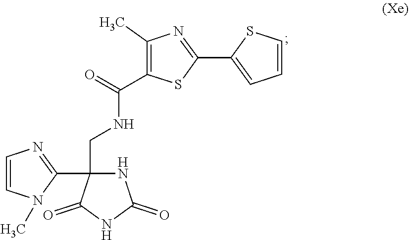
C1=CN(C)C(C2(CNC(C3=C(C)N=C(C4=CC=CS4)S3)=O)NC(=O)NC2=O)=N1
